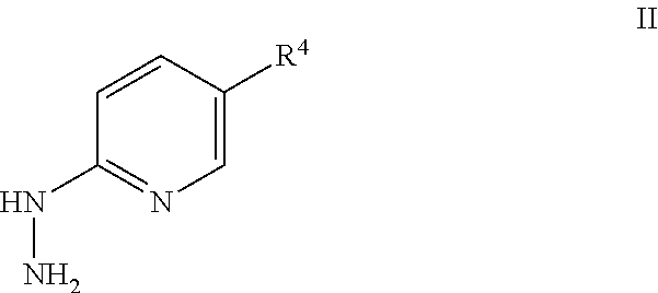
C1=C([R4])C=CC(NN)=N1
